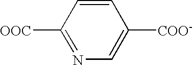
C1([OOC])=NC=C([COO-])C=C1
